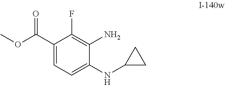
C1(C(OC)=O)=CC=C(NC2CC2)C(N)=C1F
